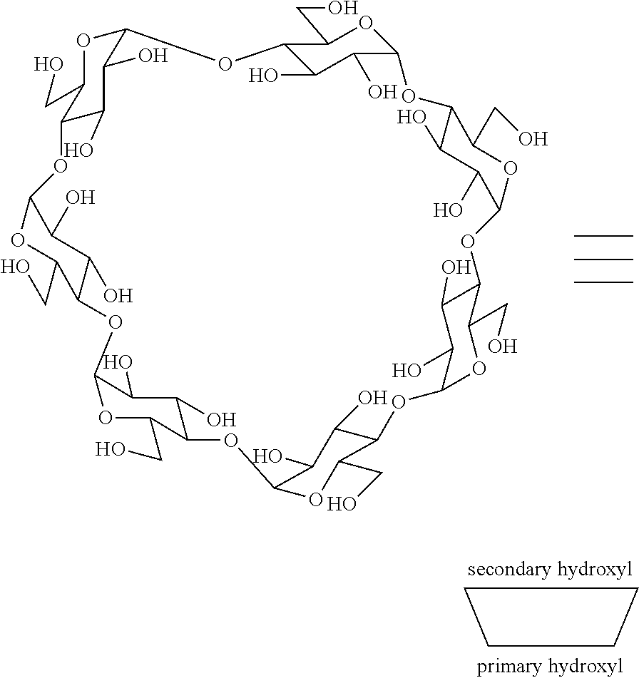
C1CCC1.C12C(O)C(O)C(OC1CO)OC1C(O)C(O)C(OC3C(O)C(O)C(OC4C(O)C(O)C(OC5C(CO)OC(OC6C(O)C(O)C(OC7C(CO)OC(O2)C(O)C7O)OC6CO)C(O)C5O)OC4CO)OC3CO)OC1CO
